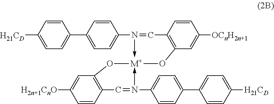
C1=CC([H21CD])=CC=C1C1=CC=C(N2->[M+]3(-N(C4=CC=C(C5=CC=C([H21CD])C=C5)C=C4)=CC4=C(O3)C=C([H2n+1CnO])C=C4)OC3=C(C=2)C=CC([OCnH2n+1])=C3)C=C1
